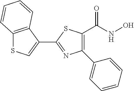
C1(C2=CC=CC=C2)=C(C(NO)=O)SC(C2=CSC3=C2C=CC=C3)=N1
